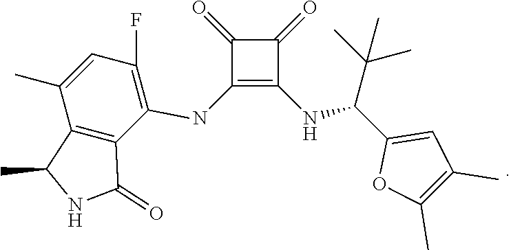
C1(NC2=C(F)C=C(C)C3=C2C(=O)NC3C)=C(NC(C2=CC(C)=C(C)O2)C(C)(C)C)C(=O)C1=O
